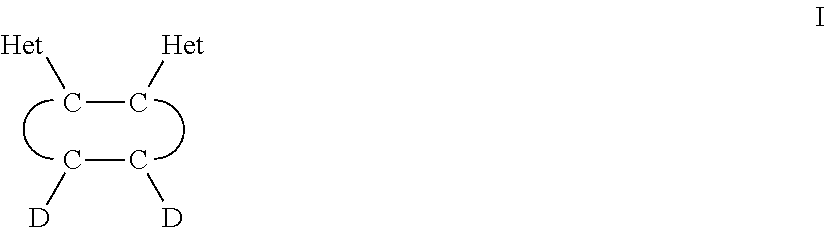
C(C[Het])[Het].C(C[D])[D]
